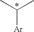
CC(C)[Ar]
